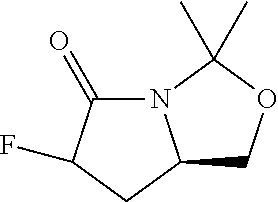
N12C(CC(F)C1=O)COC2(C)C
